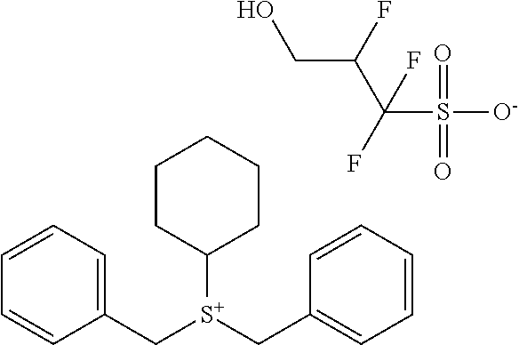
C1=C(C[S+](C2CCCCC2)CC2=CC=CC=C2)C=CC=C1.OCC(C(S([O-])(=O)=O)(F)F)F
